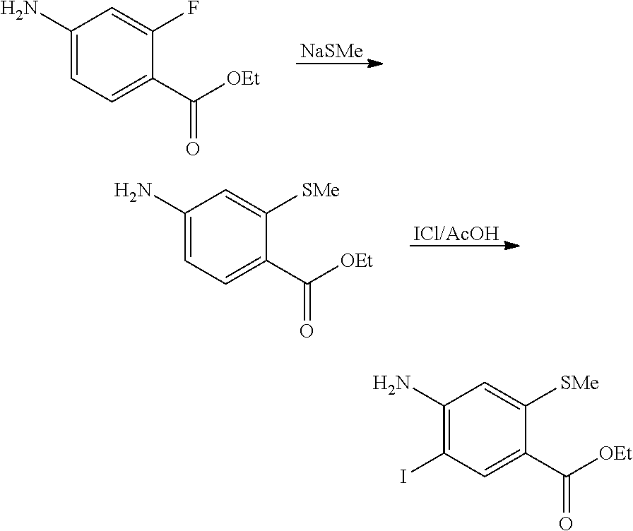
C1(N)=CC=C(C(=O)[OEt])C(F)=C1.[NaSMe].C1(N)=CC=C(C(=O)[OEt])C([SMe])=C1.[ICl/AcOH].C1(N)=C(I)C=C(C(=O)[OEt])C([SMe])=C1
